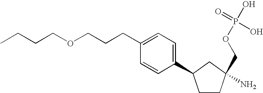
C1CC(N)(COP(O)(=O)O)CC1C1=CC=C(CCCOCCCC)C=C1
